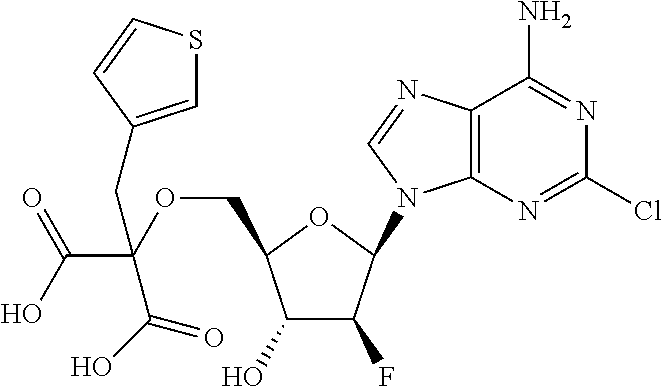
C1(O)C(F)C(N2C3=C(N=C2)C(N)=NC(Cl)=N3)OC1COC(C(=O)O)(CC1=CSC=C1)C(=O)O
